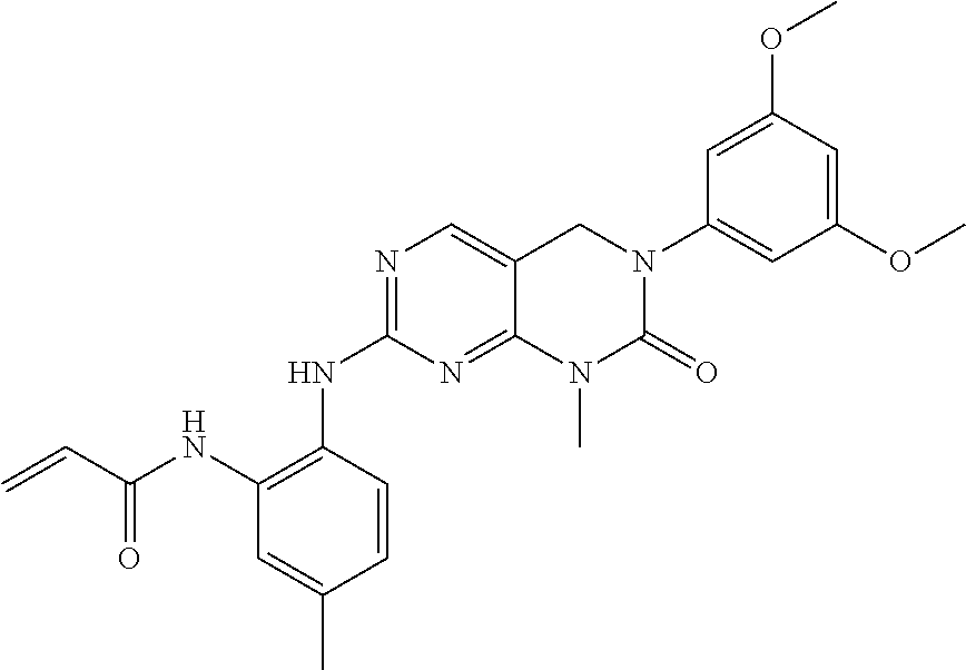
N(C1=NC=C2C(=N1)N(C)C(=O)N(C1=CC(OC)=CC(OC)=C1)C2)C1=C(NC(C=C)=O)C=C(C)C=C1
